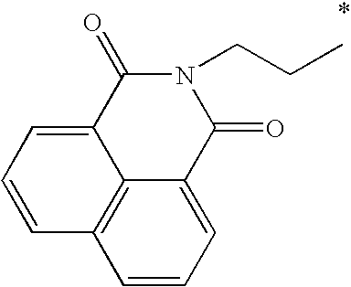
C1=CC2=C3C(=C1)C(=O)N(CCC)C(=O)C3=CC=C2
